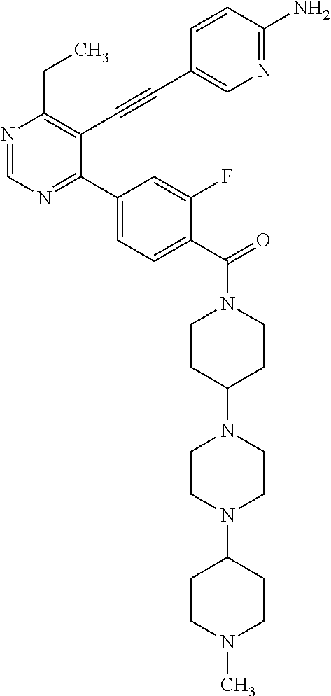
N1=CN=C(C2=CC=C(C(=O)N3CCC(N4CCN(C5CCN(C)CC5)CC4)CC3)C(F)=C2)C(C#CC2=CN=C(N)C=C2)=C1CC
